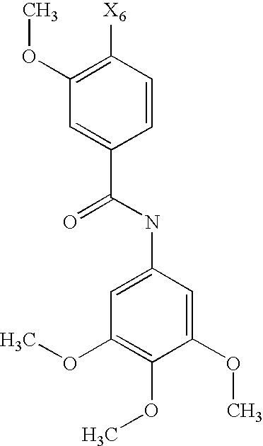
C1=CC([X6])=C(OC)C=C1C(NC1=CC(OC)=C(OC)C(OC)=C1)=O
